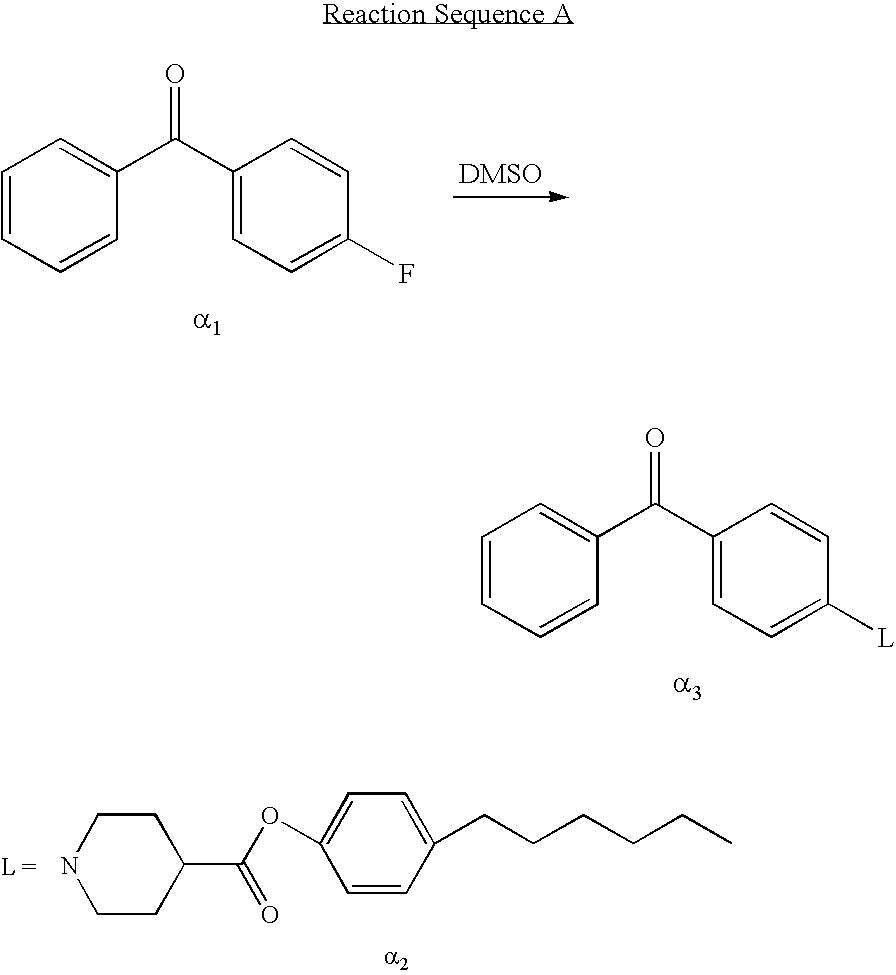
C1=CC=CC(C(C2=CC=C([L])C=C2)=O)=C1.C1=CC=CC(C(=O)C2=CC=C(F)C=C2)=C1.C1CC(C(OC2=CC=C(CCCCCC)C=C2)=O)CCN1
